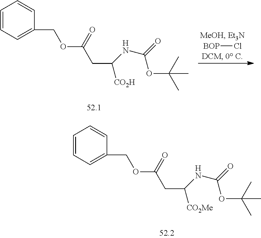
[BOP]Cl.C1=CC=C(COC(CC([CO2H])NC(OC(C)(C)C)=O)=O)C=C1.C1=CC=C(COC(CC([CO2Me])NC(OC(C)(C)C)=O)=O)C=C1
